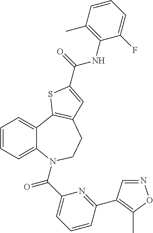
C1=CC=C2C(=C1)C1=C(CCN2C(C2=CC=CC(C3=C(C)ON=C3)=N2)=O)C=C(C(=O)NC2=C(C)C=CC=C2F)S1
